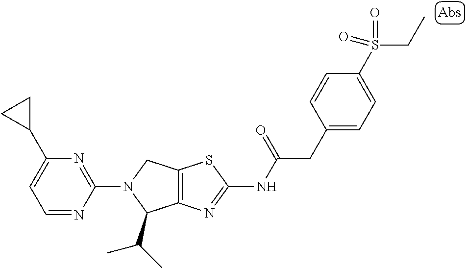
C12=C(N=C(NC(CC3=CC=C(S(CC)(=O)=O)C=C3)=O)S1)C(C(C)C)N(C1=NC(C3CC3)=CC=N1)C2
